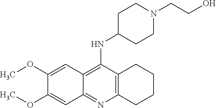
C1(OC)=CC2=C(NC3CCN(CCO)CC3)C3=C(N=C2C=C1OC)CCCC3
